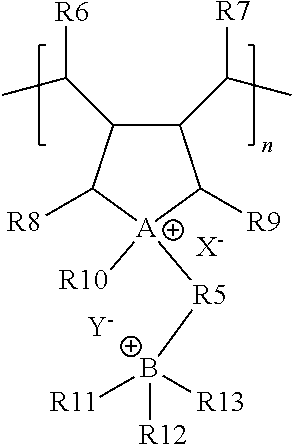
C1(C([R7])C)C(C(C)[R6])C([R8])[A]([R10])([R5][B+]([R11])([R13])[R12])C1[R9].[X-].[Y]
